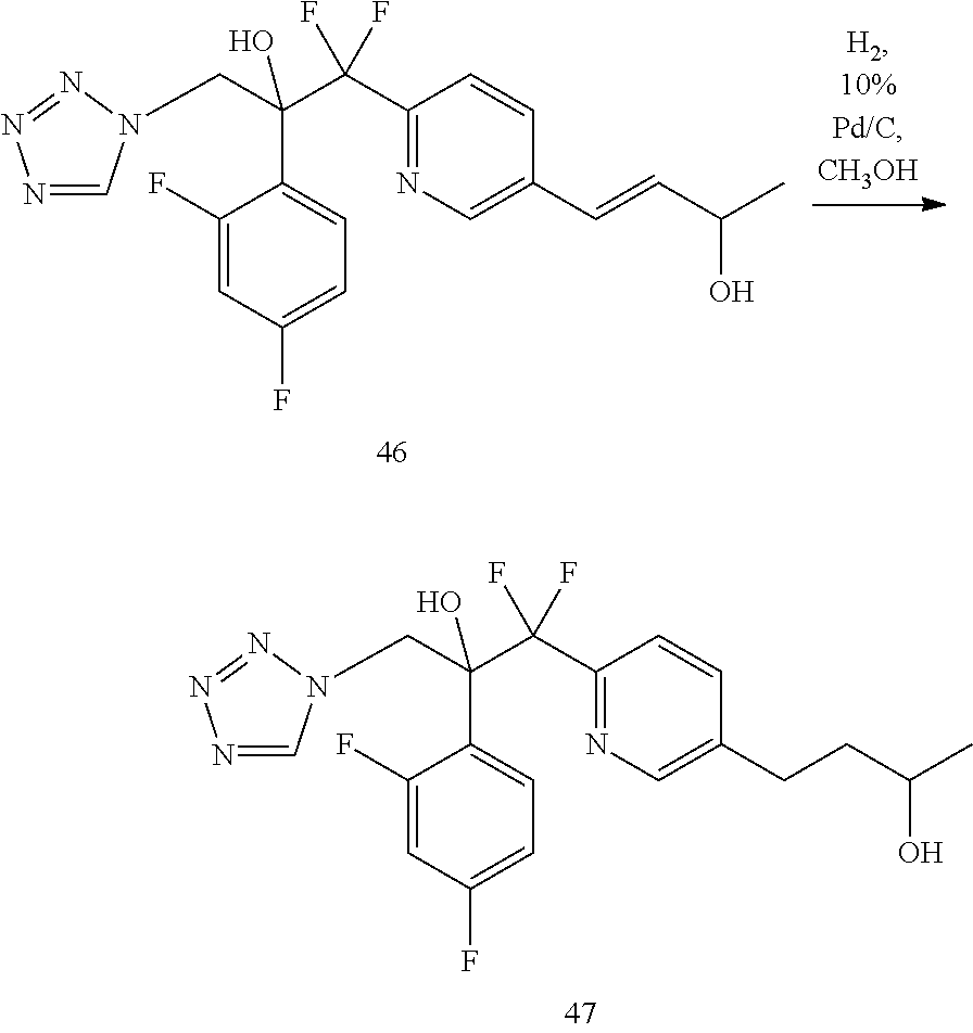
C1(F)=CC(F)=CC=C1C(CN1C=NN=N1)(C(C1=NC=C(C=CC(C)O)C=C1)(F)F)O.C1(F)=CC(F)=CC=C1C(CN1C=NN=N1)(C(C1=NC=C(CCC(C)O)C=C1)(F)F)O
